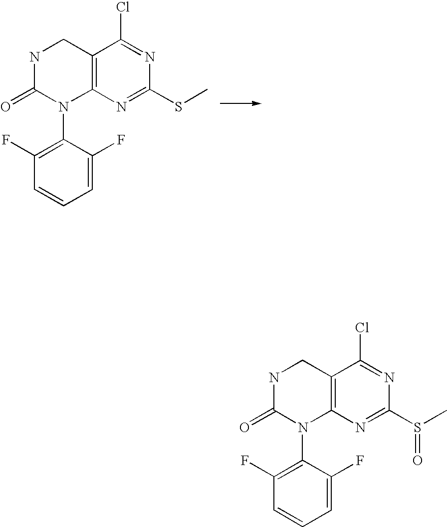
C1(SC)=NC2=C(C(Cl)=N1)CNC(=O)N2C1=C(F)C=CC=C1F.C1(S(C)=O)=NC2=C(C(Cl)=N1)CNC(=O)N2C1=C(F)C=CC=C1F
